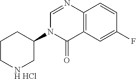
N1(C2CNCCC2)C=NC2=C(C1=O)C=C(F)C=C2.Cl
